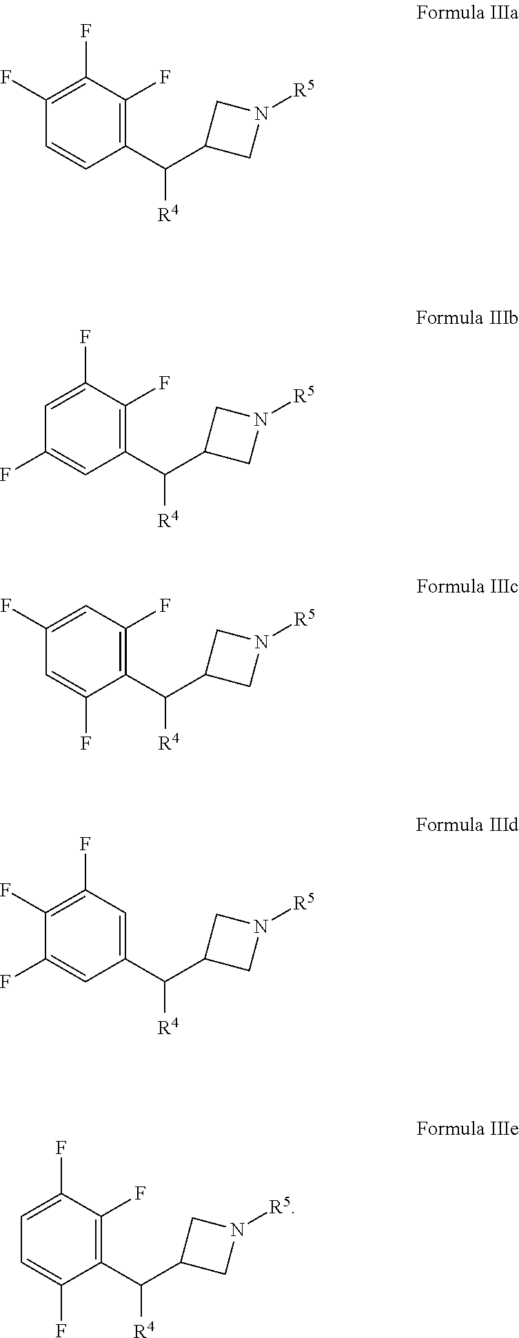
C1(C(C2CN([R5])C2)[R4])=C(F)C(F)=C(F)C=C1.C1(C(C2CN([R5])C2)[R4])=CC(F)=C(F)C(F)=C1.C1(C(C2CN([R5])C2)[R4])=C(F)C(F)=CC(F)=C1.C1(C(C2CN([R5])C2)[R4])=C(F)C=C(F)C=C1F.C1(C(C2CN([R5])C2)[R4])=C(F)C(F)=CC=C1F
